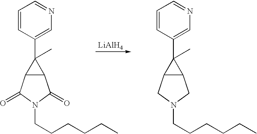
C1=CC(C2(C)C3C2CN(CCCCCC)C3)=CN=C1.[LiAlH4].C1=CC(C2(C)C3C2C(=O)N(CCCCCC)C3=O)=CN=C1
